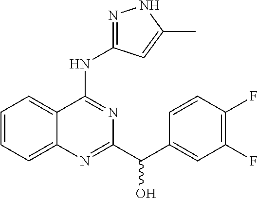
C1=CC=C2C(=C1)C(NC1=NNC(C)=C1)=NC(C(C1=CC(F)=C(F)C=C1)O)=N2
